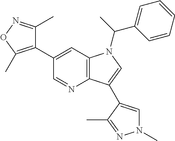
C1(C2=C(C)ON=C2C)=CC2=C(N=C1)C(C1=CN(C)N=C1C)=CN2C(C1=CC=CC=C1)C
